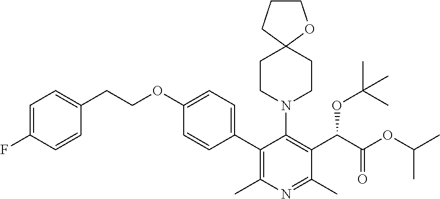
C1=C(F)C=CC(CCOC2=CC=C(C3=C(C)N=C(C)C(C(OC(C)(C)C)C(=O)OC(C)C)=C3N3CCC4(CC3)OCCC4)C=C2)=C1
